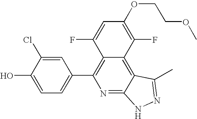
C1=C(O)C(Cl)=CC(C2=C3C(=C4C(=N2)NN=C4C)C(F)=C(OCCOC)C=C3F)=C1
